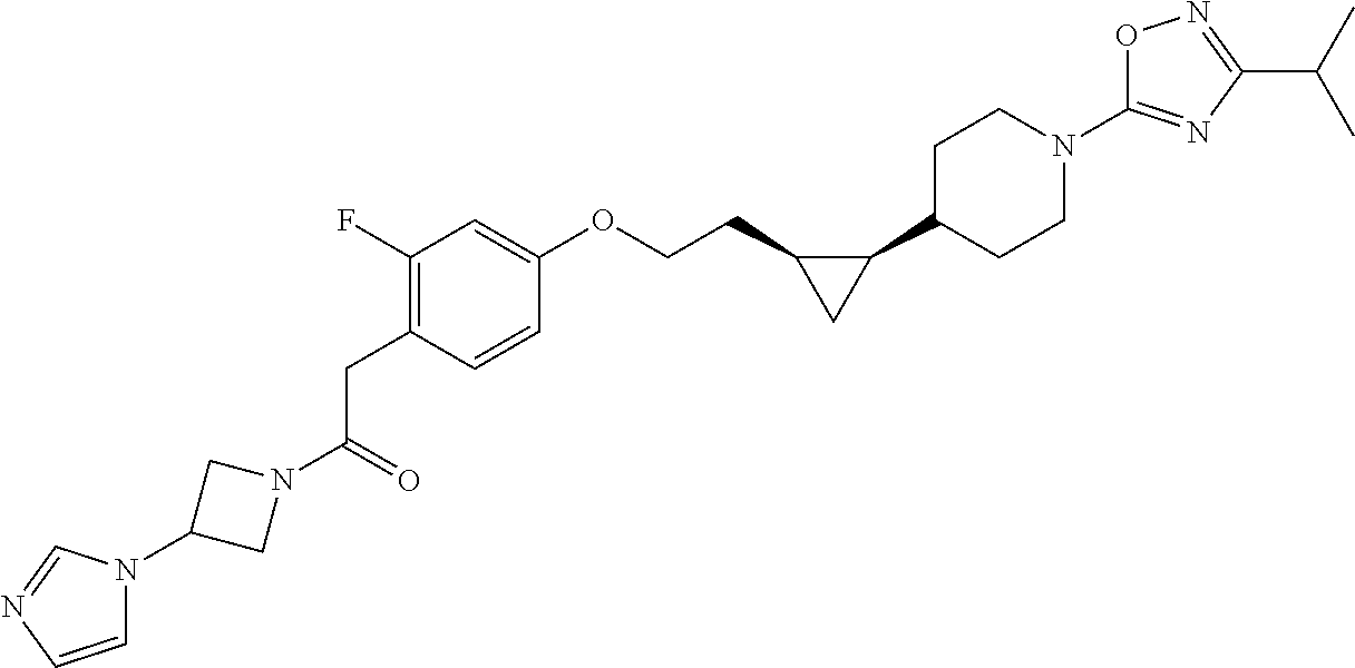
C(CC1=C(F)C=C(OCCC2C(C3CCN(C4=NC(C(C)C)=NO4)CC3)C2)C=C1)(=O)N1CC(N2C=CN=C2)C1
